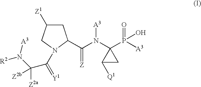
O=P(O)([A3])C1(N([A3])C(=[Z])C2CC([Z1])CN2C(=[Y1])C([Z2a])([Z2b])N([A3])[R2])C([Q1])C1
